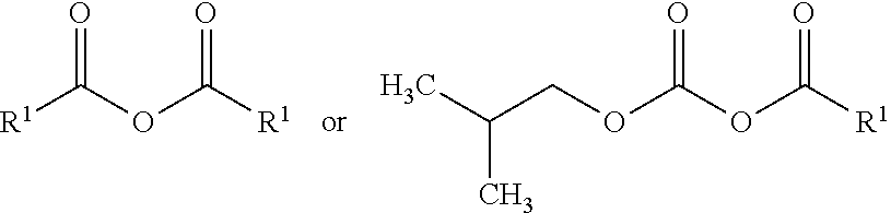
[R1]C(OC([R1])=O)=O.O(C(OC([R1])=O)=O)CC(C)C
